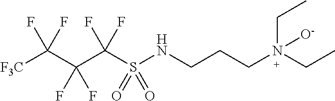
[F3C]C(C(C(S(NCCCN([O-])(CC)CC)(=O)=O)(F)F)(F)F)(F)F
